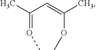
CC(C=C(C)OC)=OC
